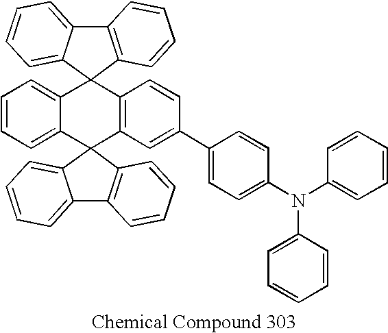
C12=CC=CC=C1C1(C3=C(C=CC(C4=CC=C(N(C5=CC=CC=C5)C5=CC=CC=C5)C=C4)=C3)C23C2=CC=CC=C2C2=C3C=CC=C2)C2=C(C3=CC=CC=C31)C=CC=C2
